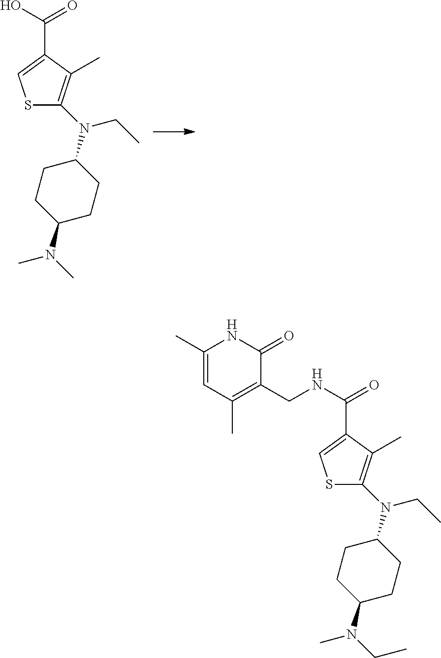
S1C(N(C2CCC(N(C)C)CC2)CC)=C(C)C(C(O)=O)=C1.S1C(N(C2CCC(N(CC)C)CC2)CC)=C(C)C(C(NCC2=C(C)C=C(C)NC2=O)=O)=C1
